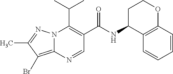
N12C(=C(Br)C(C)=N1)N=CC(C(=O)NC1C3=C(OCC1)C=CC=C3)=C2C(C)C
